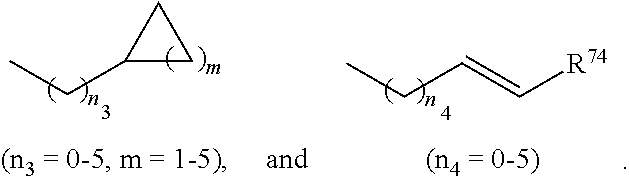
C1(CC)CC1.C(CC)=C[R74]
